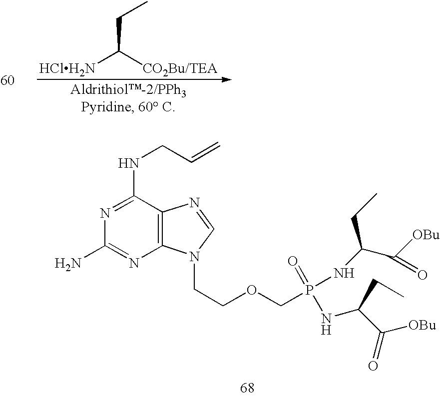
[HClH2N]C([CO2Bu/TEA])CC.C1(NCC=C)=NC(N)=NC2=C1N=CN2CCOCP(NC(C([OBu])=O)CC)(=O)NC(C([OBu])=O)CC
